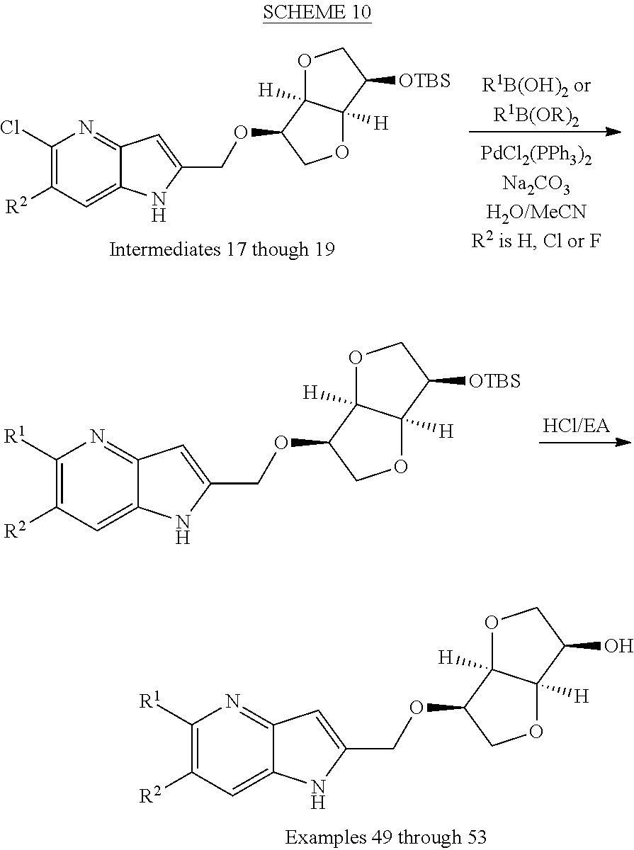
C1([R1])=C([R2])C=C2C(=N1)C=C(COC1COC3([H])C1([H])OCC3O)N2.C1([R1])=C([R2])C=C2C(=N1)C=C(COC1COC3([H])C1([H])OCC3[OTBS])N2.C1(Cl)=C([R2])C=C2C(=N1)C=C(COC1COC3([H])C1([H])OCC3[OTBS])N2
